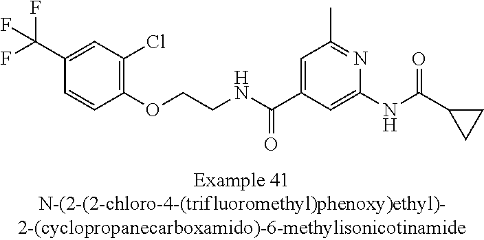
C1(C(F)(F)F)=CC(Cl)=C(OCCNC(C2=CC(C)=NC(NC(=O)C3CC3)=C2)=O)C=C1
